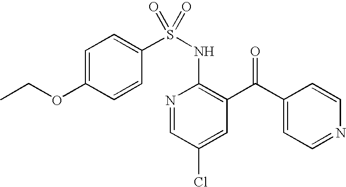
O(C1=CC=C(S(NC2=C(C(C3=CC=NC=C3)=O)C=C(Cl)C=N2)(=O)=O)C=C1)CC
